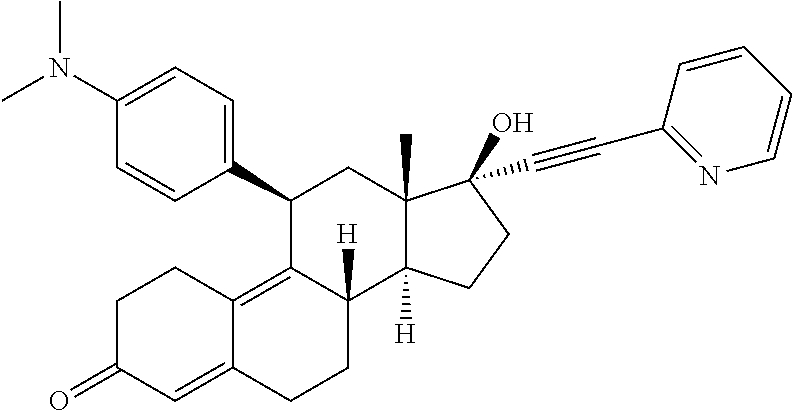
CN(C)C1=CC=C(C2C3=C4C(=CC(=O)CC4)CCC3([H])C3([H])C(C)(C2)C(O)(C#CC2=NC=CC=C2)CC3)C=C1
